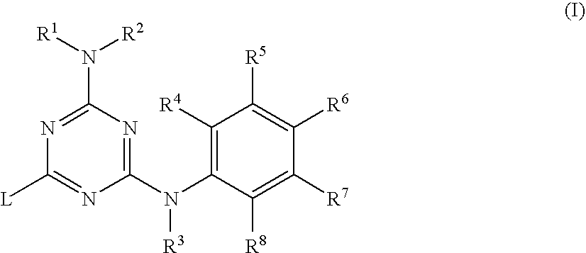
N1=C(N([R1])[R2])N=C(N(C2=C([R4])C([R5])=C([R6])C([R7])=C2[R8])[R3])N=C1[L]
